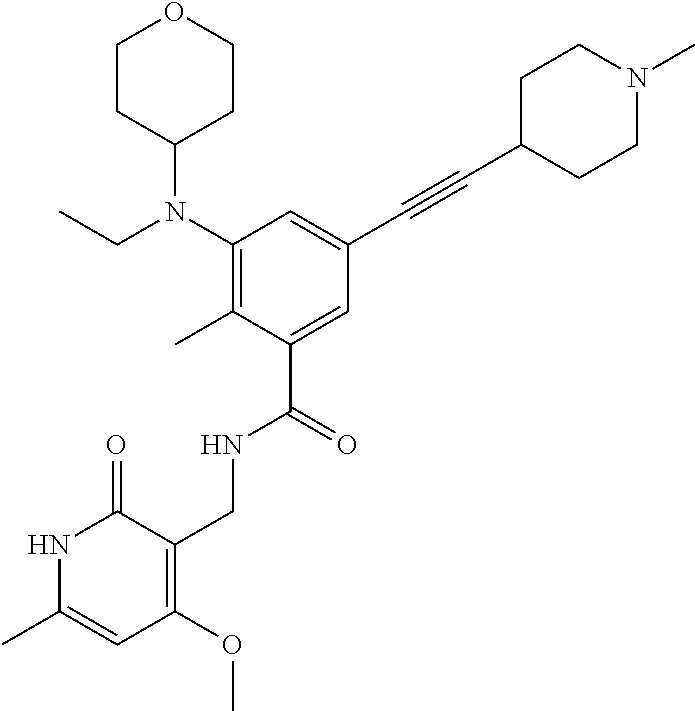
C1(N(CC)C2CCOCC2)=C(C)C(C(=O)NCC2=C(OC)C=C(C)NC2=O)=CC(C#CC2CCN(C)CC2)=C1
